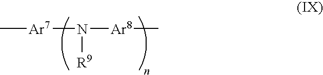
C[Ar7]N([R9])[Ar8]C
